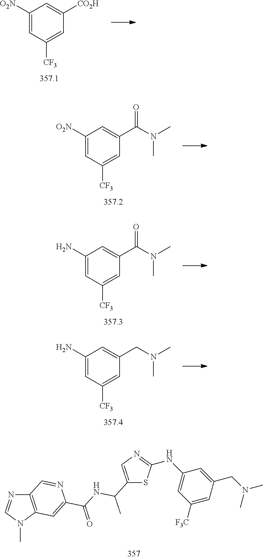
C1([O2N])=CC([CF3])=CC([CO2H])=C1.C1([O2N])=CC([CF3])=CC(C(N(C)C)=O)=C1.C1(N)=CC([CF3])=CC(C(N(C)C)=O)=C1.C1(N)=CC([CF3])=CC(CN(C)C)=C1.C12=C(N(C)C=N1)C=C(C(NC(C1=CN=C(NC3=CC([F3C])=CC(CN(C)C)=C3)S1)C)=O)N=C2
